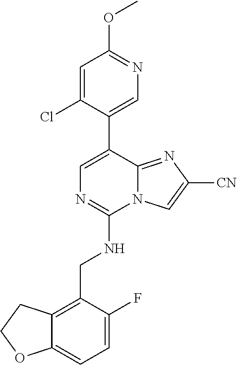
O(C)C1=NC=C(C2=CN=C(NCC3=C4C(=CC=C3F)OCC4)N3C2=NC([CN])=C3)C(Cl)=C1
